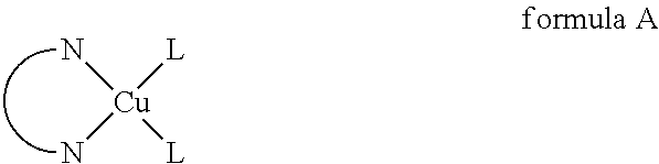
N[Cu](N)([L])[L]
